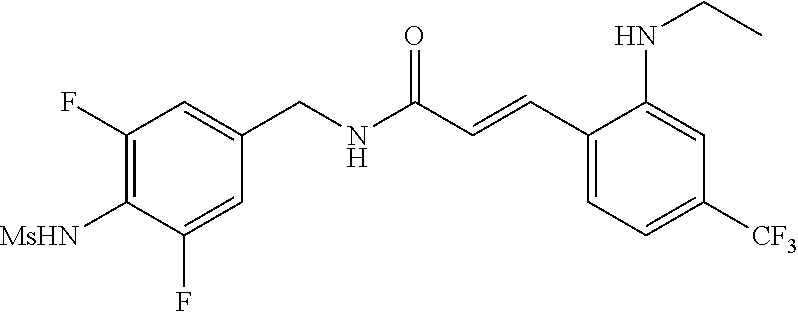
C1=C(F)C([MsHN])=C(F)C=C1CNC(C=CC1=CC=C([CF3])C=C1NCC)=O
